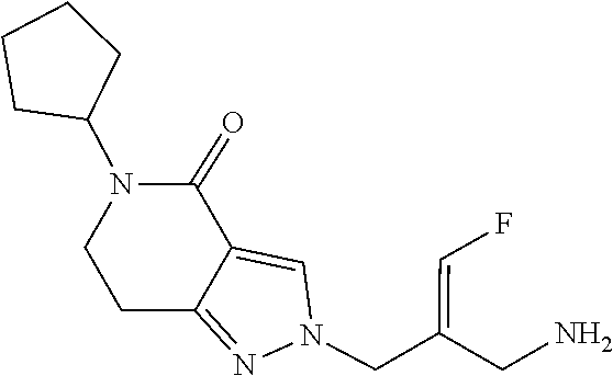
C1CC2=NN(CC(CN)=CF)C=C2C(=O)N1C1CCCC1
